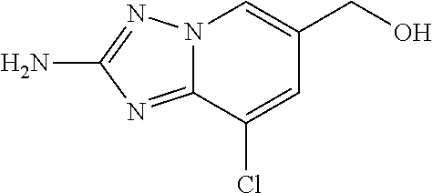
N12C(=NC(N)=N1)C(Cl)=CC(CO)=C2
